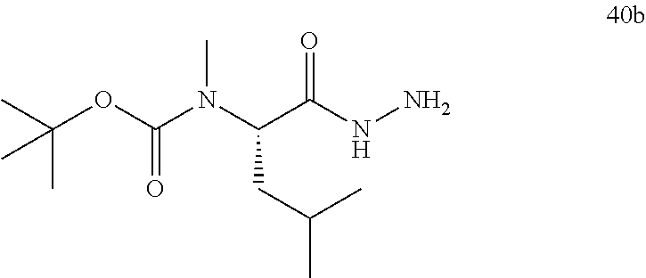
C(C(NN)=O)(N(C(OC(C)(C)C)=O)C)CC(C)C
